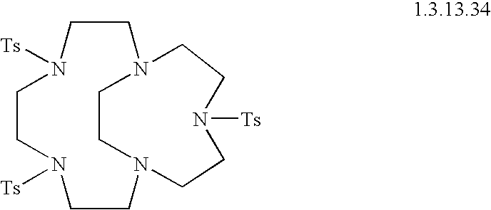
C1CN2CCN([Ts])CCN([Ts])CCN1CCN([Ts])CC2
